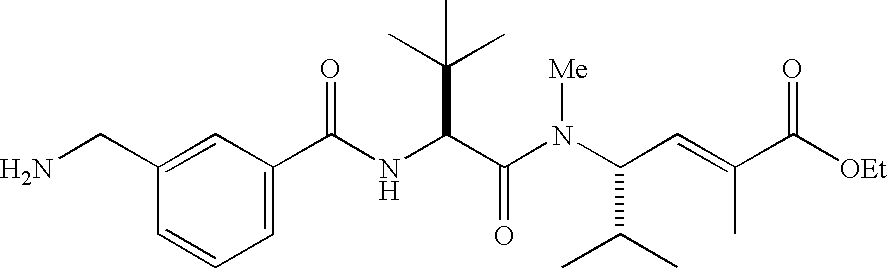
C(NC(C(N(C(C=C(C([OEt])=O)C)C(C)C)[Me])=O)C(C)(C)C)(C1=CC=CC(CN)=C1)=O
